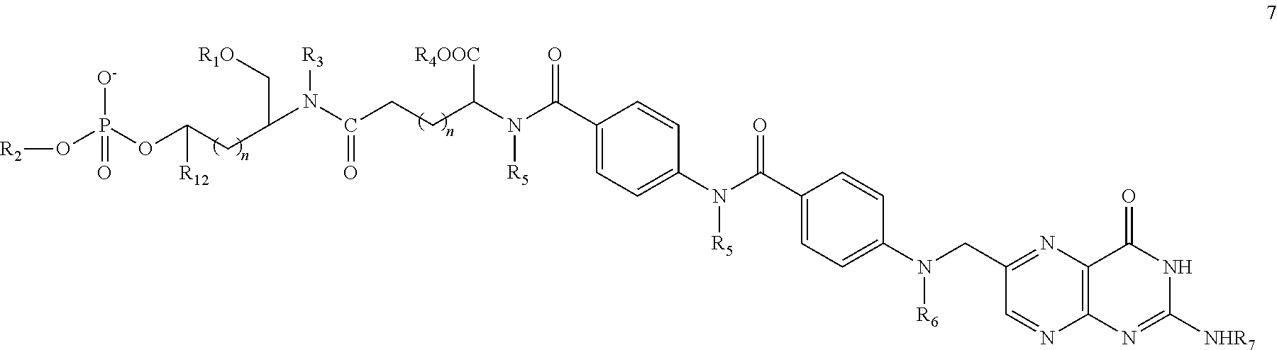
N([R6])(CC1=NC2=C(N=C([NHR7])NC2=O)N=C1)C1=CC=C(C(N([R5])C2=CC=C(C(N(C(CCC(N(C(CC(OP(O[R2])([O-])=O)[R12])C[R1O])[R3])=O)[R4OOC])[R5])=O)C=C2)=O)C=C1
